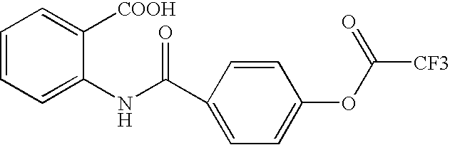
C1=CC=C(NC(C2=CC=C(OC([CF3])=O)C=C2)=O)C([COOH])=C1
